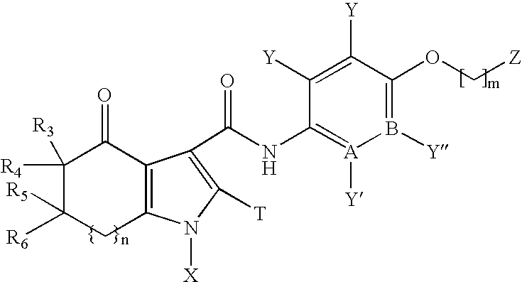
C12=C(C(C(=O)NC3=[A]([Y])B([Y])=C(OC[Z])C([Y])=C3[Y])=C([T])N1[X])C(=O)C([R4])([R3])C([R6])([R5])C2
